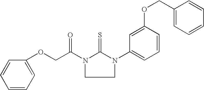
C(C(N1C(=S)N(C2=CC=CC(OCC3=CC=CC=C3)=C2)CC1)=O)OC1=CC=CC=C1
